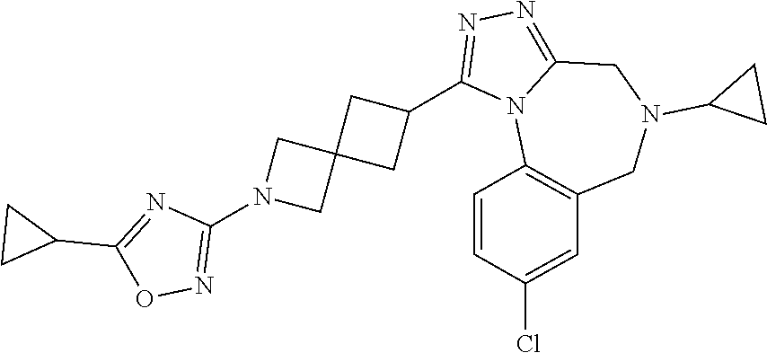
C1(N2CC3(C2)CC(C2=NN=C4N2C2=C(CN(C5CC5)C4)C=C(Cl)C=C2)C3)=NOC(C2CC2)=N1
